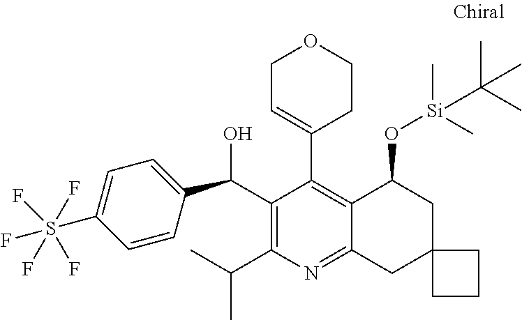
C1(C(O)C2=CC=C(S(F)(F)(F)(F)F)C=C2)=C(C(C)C)N=C2C(=C1C1=CCOCC1)C(O[Si](C)(C)C(C)(C)C)CC1(C2)CCC1
